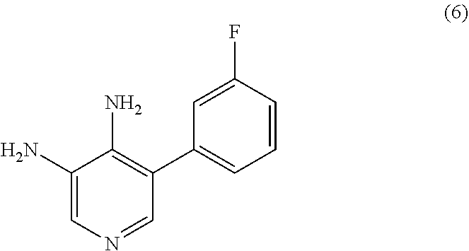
C1=C(F)C=CC=C1C1=C(N)C(N)=CN=C1
